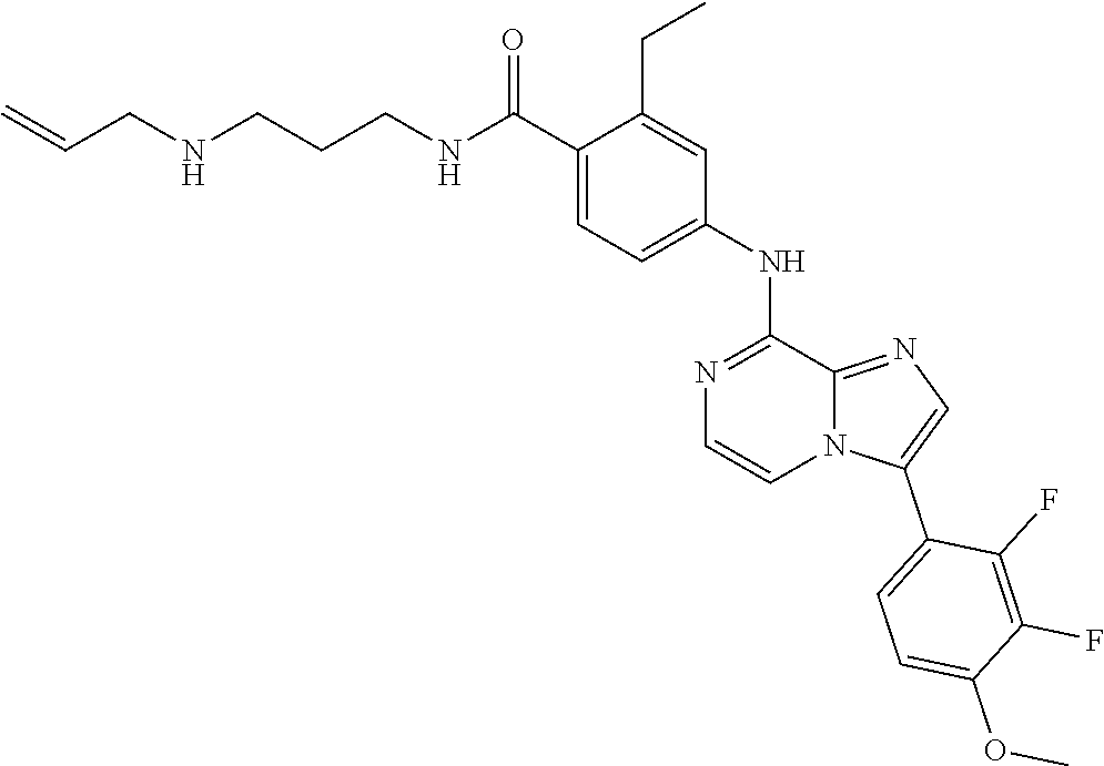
C1(C(NCCCNCC=C)=O)=CC=C(NC2=NC=CN3C2=NC=C3C2=CC=C(OC)C(F)=C2F)C=C1CC
